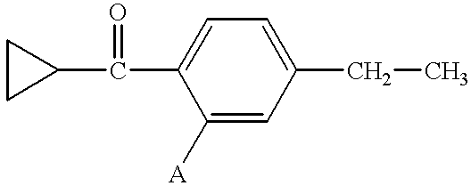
C1CC1C(=O)C1=CC=C(CC)C=C1[A]
